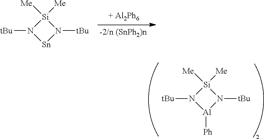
[Si]1([Me])([Me])N([tBu])[Sn]N1[tBu].[Si]1([Me])([Me])N([tBu])[Al]([Ph])N1[tBu]
